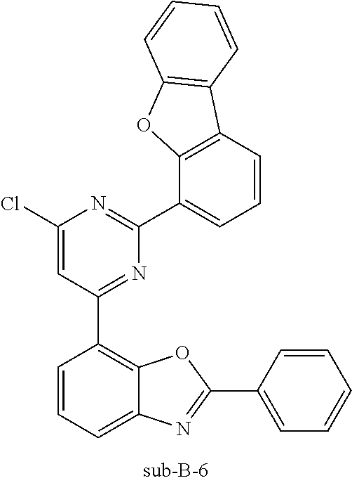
C1(Cl)=CC(C2=C3C(=CC=C2)N=C(C2=CC=CC=C2)O3)=NC(C2=CC=CC3=C2OC2=C3C=CC=C2)=N1
